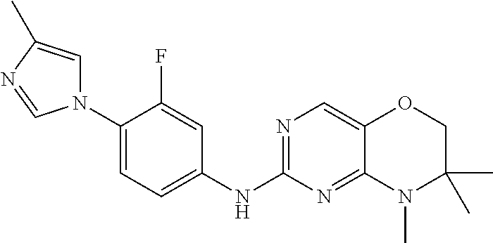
N1(C2=CC=C(NC3=NC=C4C(=N3)N(C)C(C)(C)CO4)C=C2F)C=C(C)N=C1
